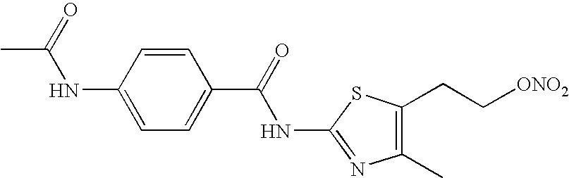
N(C1=NC(C)=C(CC[ONO2])S1)C(C1=CC=C(NC(C)=O)C=C1)=O
